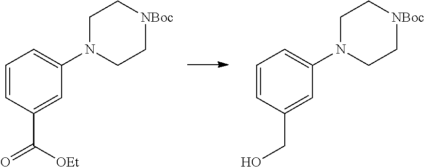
C1=CC(C([OEt])=O)=CC(N2CC[NBoc]CC2)=C1.C1=CC(CO)=CC(N2CC[NBoc]CC2)=C1
